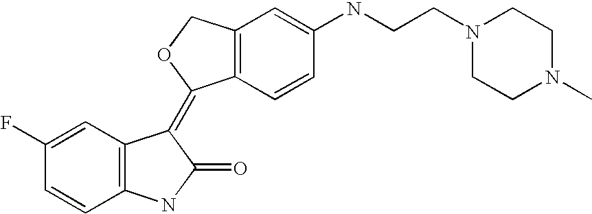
C12=C(C=C(NCCN3CCN(C)CC3)C=C1)COC2=C1C2=C(C=CC(F)=C2)NC1=O
